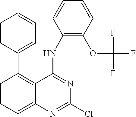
C1=CC=CC=C1C1=C2C(=CC=C1)N=C(Cl)N=C2NC1=C(OC(F)(F)F)C=CC=C1
